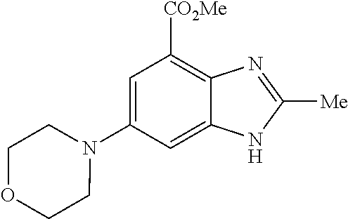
N1(C2=CC([CO2Me])=C3C(=C2)NC([Me])=N3)CCOCC1
